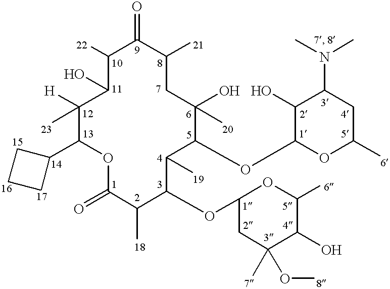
C1(O)C([22])C(=O)C([21])CC([20])(O)C(OC2C(O)C(N(C)C)CC([6])O2)C([19])C(OC2CC(O[8])([7])C(O)C([6])O2)C([18])C(=O)OC(C2CCC2)C1([H])[23]
